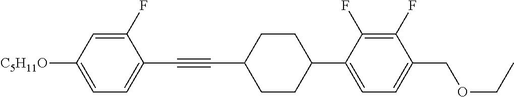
C1(F)=CC([C5H11O])=CC=C1C#CC1CCC(C2=CC=C(COCC)C(F)=C2F)CC1
